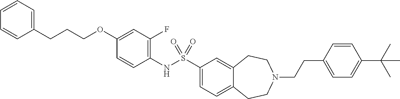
C1(OCCCC2=CC=CC=C2)=CC(F)=C(NS(C2=CC=C3C(=C2)CCN(CCC2=CC=C(C(C)(C)C)C=C2)CC3)(=O)=O)C=C1
